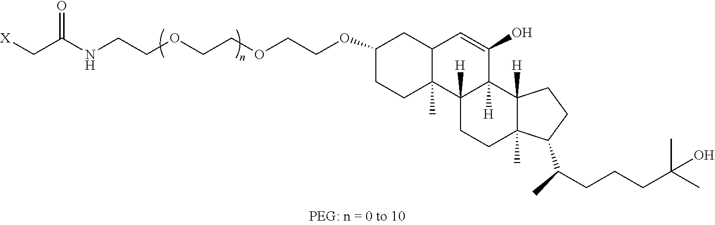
[X]CC(NCCOCCOCCOC1CCC2(C)C(C1)C=C(O)C1([H])C2([H])CCC2(C)C1([H])CCC2C(C)CCCC(C)(C)O)=O
